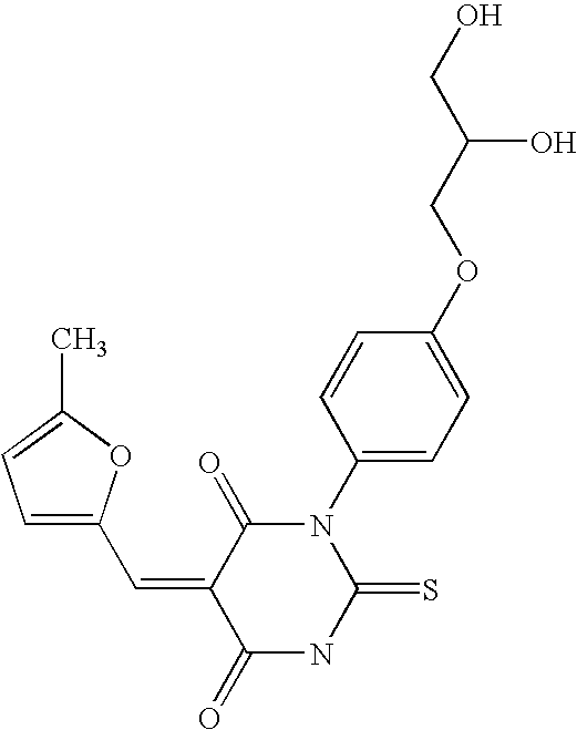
CC1=CC=C(C=C2C(=O)NC(=S)N(C3=CC=C(OCC(CO)O)C=C3)C2=O)O1
